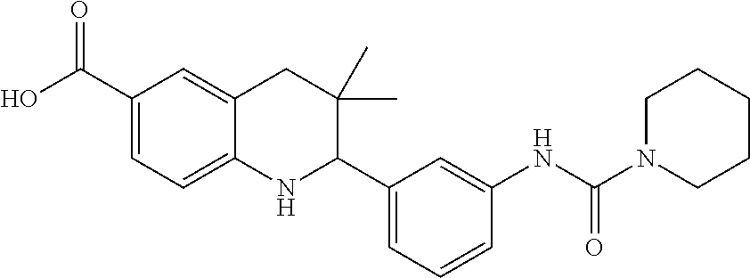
C1(C(O)=O)=CC=C2C(=C1)CC(C)(C)C(C1=CC=CC(NC(N3CCCCC3)=O)=C1)N2
